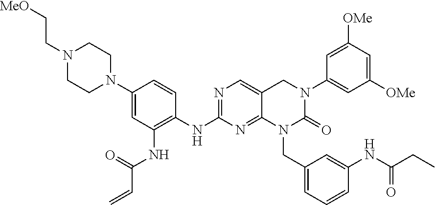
C1(NC2=C(NC(C=C)=O)C=C(N3CCN(CC[MeO])CC3)C=C2)=NC=C2C(=N1)N(CC1=CC=CC(NC(CC)=O)=C1)C(=O)N(C1=CC([OMe])=CC([OMe])=C1)C2
